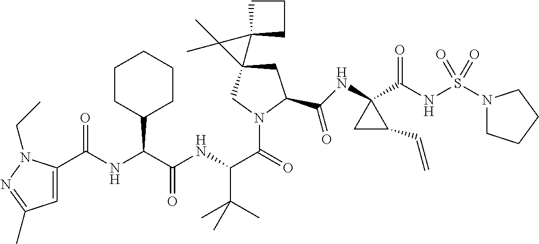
C(=O)(NC(C(NC(C(=O)N1CC2(CC1C(NC1(C(NS(N3CCCC3)(=O)=O)=O)CC1C=C)=O)C1(C2(C)C)CCC1)C(C)(C)C)=O)C1CCCCC1)C1=CC(C)=NN1CC
